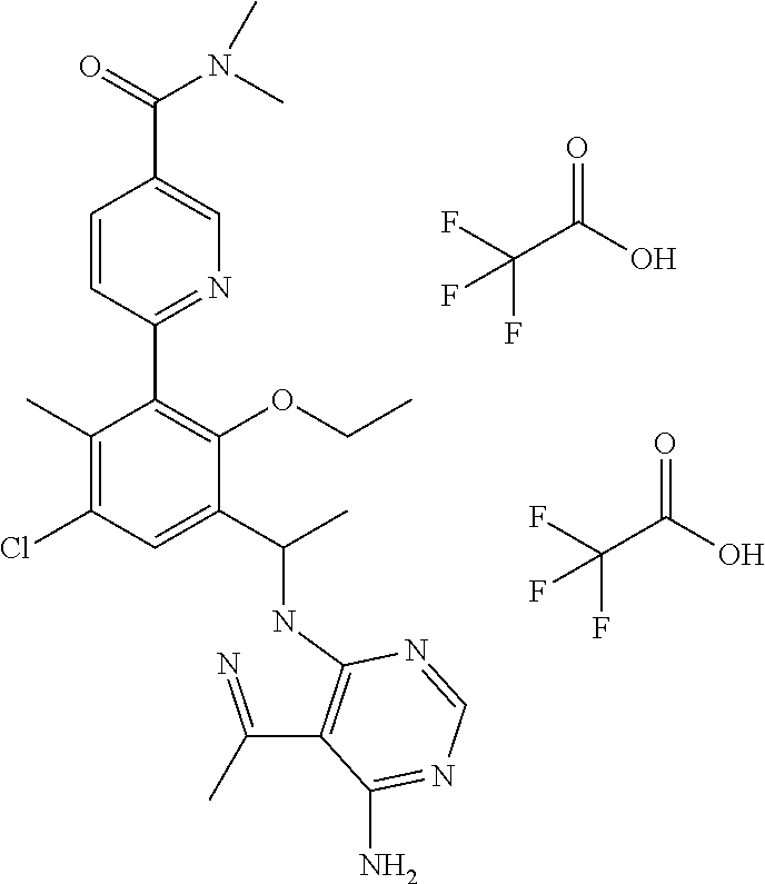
C(C(O)=O)(F)(F)F.C(C(O)=O)(F)(F)F.C1=CC(C2=C(OCC)C(C(C)NC3=C(C(=N)C)C(N)=NC=N3)=CC(Cl)=C2C)=NC=C1C(N(C)C)=O
